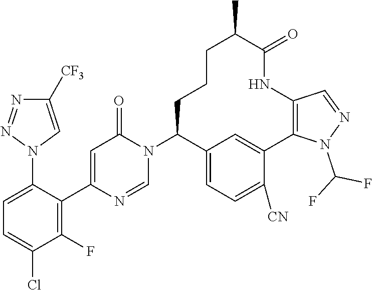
C1(N2C=C([CF3])N=N2)=CC=C(Cl)C(F)=C1C1=CC(=O)N(C2CCCC(C)C(=O)NC3=C(C4=CC2=CC=C4[CN])N(C(F)F)N=C3)C=N1
